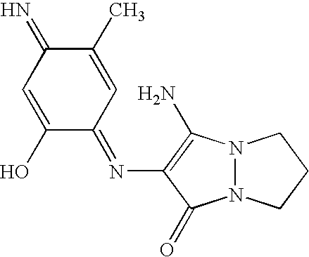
N12N(C(N)=C(N=C3C=C(C)C(=N)C=C3O)C1=O)CCC2
